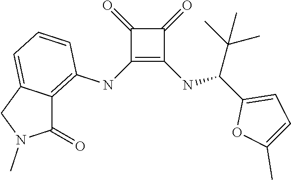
C1(NC2=C3C(=CC=C2)CN(C)C3=O)=C(NC(C2=CC=C(C)O2)C(C)(C)C)C(=O)C1=O
